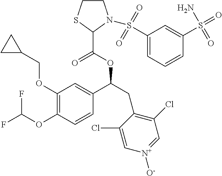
C1(OCC2CC2)=C(OC(F)F)C=CC(C(CC2=C(Cl)C=[N+]([O-])C=C2Cl)OC(=O)C2SCCN2S(=O)(=O)C2=CC=CC(S(=O)(=O)N)=C2)=C1
